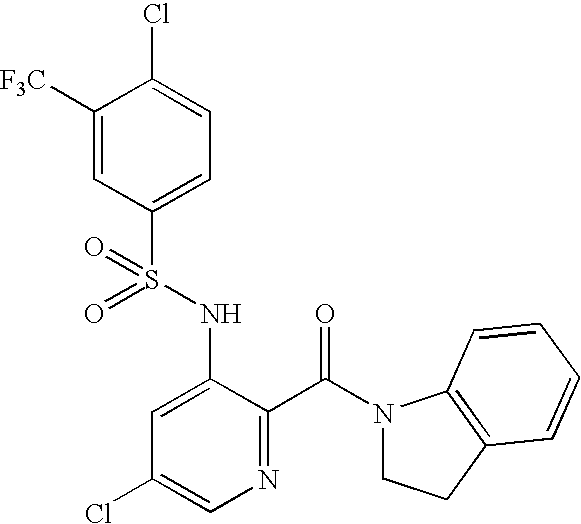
C1([F3C])=CC(S(NC2=CC(Cl)=CN=C2C(=O)N2CCC3=C2C=CC=C3)(=O)=O)=CC=C1Cl
